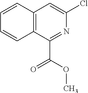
C12=C(C(C(OC)=O)=NC(Cl)=C1)C=CC=C2
